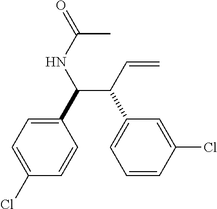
N(C(C(C=C)C1=CC=CC(Cl)=C1)C1=CC=C(Cl)C=C1)C(=O)C
